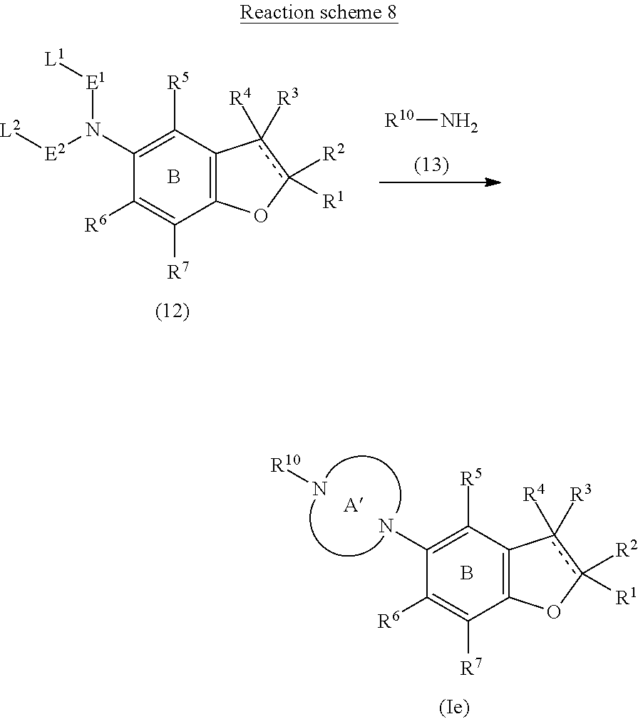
C12=C(C([R5])=C(N)C([R6])=C1[R7])c([R4])([R3])c([R2])([R1])O2.B.N[R10].[R10]N.C12=C(C([R5])=C(N([E1][L1])[E2][L2])C([R6])=C1[R7])c([R4])([R3])c([R2])([R1])O2.B
